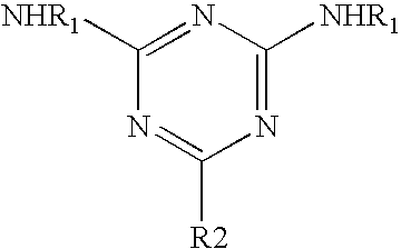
C1([NHR1])=NC([NHR1])=NC([R2])=N1
